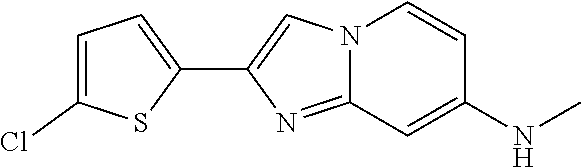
C1(C2=CC=C(Cl)S2)=CN2C(=N1)C=C(NC)C=C2
